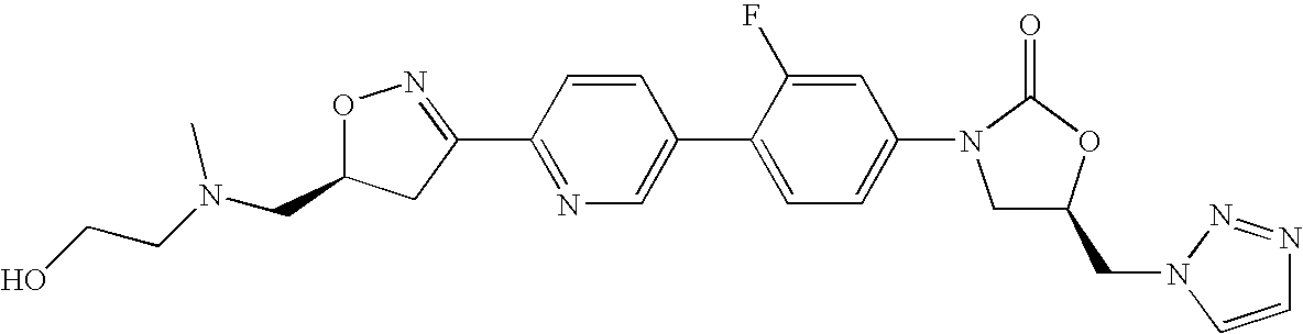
O1C(CN(CCO)C)CC(C2=NC=C(C3=CC=C(N4CC(CN5N=NC=C5)OC4=O)C=C3F)C=C2)=N1
